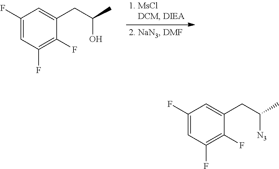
C1(F)=CC(F)=C(F)C(CC(O)C)=C1.C1(F)=CC(F)=C(F)C(CC([N3])C)=C1
